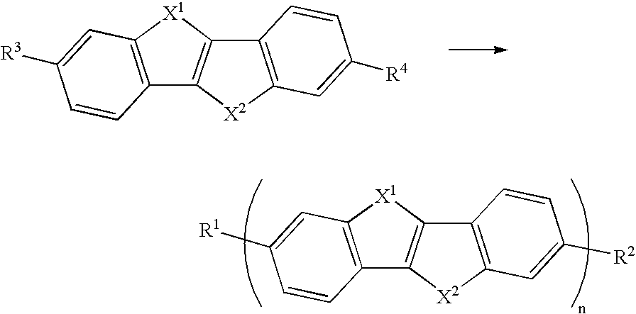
C1=CC2=C(C=C1[R3])[X1]C1=C2[X2]C2=C1C=CC([R4])=C2.C1=CC2=C(C=C1[R1])[X1]C1=C2[X2]C2=C1C=CC([R2])=C2
